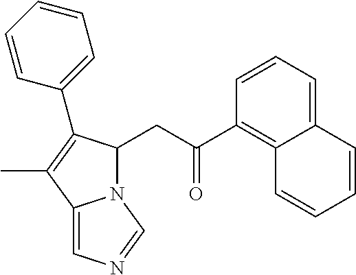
C1=CC=C2C(=C1C(=O)CC1N3C(=CN=C3)C(C)=C1C1=CC=CC=C1)C=CC=C2
